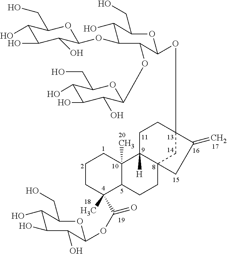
C1CC(C)(C(OC2OC(CO)C(O)C(O)C2O)=O)C2C(C)(C1)C1([H])C3(CC2)CC(OC2C(OC4C(O)C(O)C(O)C(CO)O4)C(OC4C(O)C(O)C(O)C(CO)O4)C(O)C(CO)O2)(CC1)C(=C)C3
